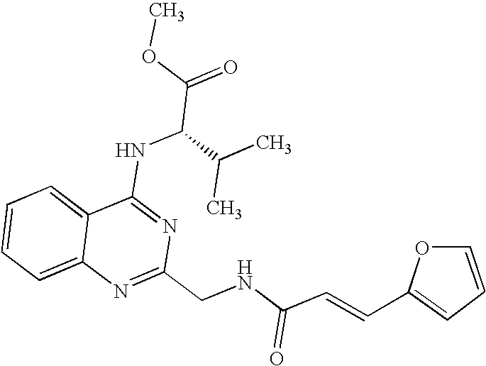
C12=CC=CC=C1N=C(CNC(C=CC1=CC=CO1)=O)N=C2NC(C(=O)OC)C(C)C
